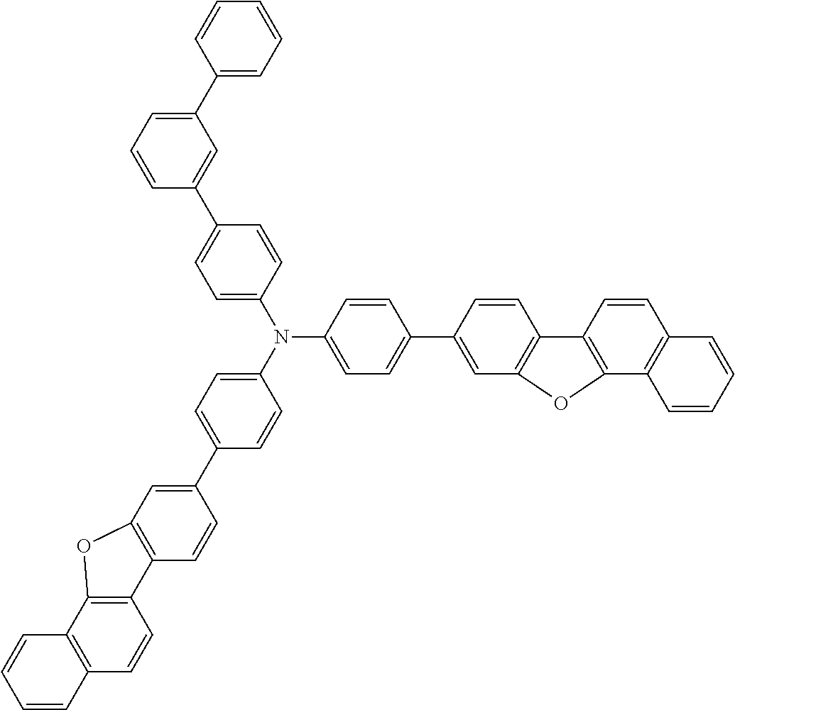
C1=C(C2=CC3=C(C=C2)C2=C(C4=C(C=C2)C=CC=C4)O3)C=CC(N(C2=CC=C(C3=CC4=C(C=C3)C3=C(C5=C(C=C3)C=CC=C5)O4)C=C2)C2=CC=C(C3=CC(C4=CC=CC=C4)=CC=C3)C=C2)=C1
